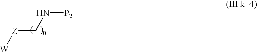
[W][Z]CN[P2]
